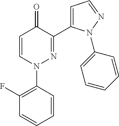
C1(F)=C(N2N=C(C3=CC=NN3C3=CC=CC=C3)C(=O)C=C2)C=CC=C1
